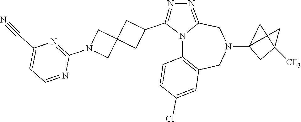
N12C3=C(CN(C4CC(C)([CF3])C4)CC1=NN=C2C1CC2(C1)CN(C1=NC(C#N)=CC=N1)C2)C=C(Cl)C=C3
